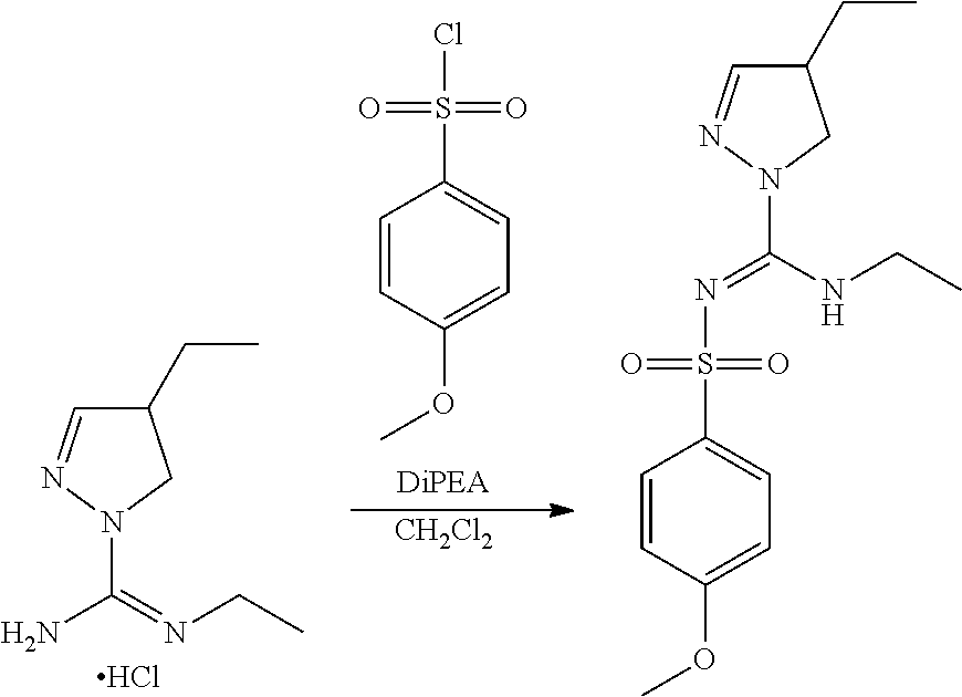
C1(CC)C=NN(C(N)=NCC)C1.Cl.ClS(C1=CC=C(OC)C=C1)(=O)=O.[CH2Cl2].C1=CC(OC)=CC=C1S(N=C(NCC)N1CC(CC)C=N1)(=O)=O
